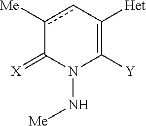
c1([Me])cC([Het])=C([Y])N(N[Me])C1=[X]
